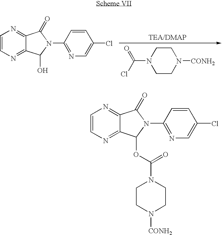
O=C(Cl)N1CCN([CONH2])CC1.C1=CN=C2C(=N1)C(=O)N(C1=NC=C(Cl)C=C1)C2O.C1=CN=C2C(=N1)C(=O)N(C1=NC=C(Cl)C=C1)C2OC(=O)N1CCN([CONH2])CC1
